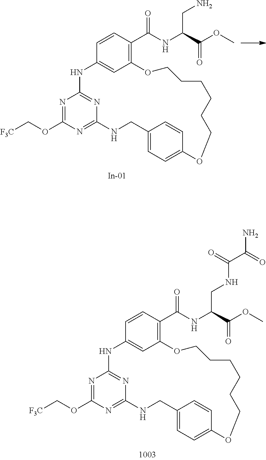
N1=C(OC[F3C])N=C2N=C1NC1=CC(=C(C(NC(C(OC)=O)CNC(C(N)=O)=O)=O)C=C1)OCCCCCCOC1=CC=C(CN2)C=C1.N1=C(OC[F3C])N=C2N=C1NC1=CC(=C(C(NC(C(OC)=O)CN)=O)C=C1)OCCCCCCOC1=CC=C(CN2)C=C1
